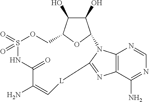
C12=C(C(N)=NC=N1)N=C1N2C2C(O)C(O)C(O2)COS(=O)(=O)NC(=O)C(N)=C[L]1
